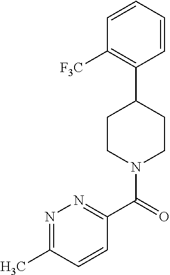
C1(C(=O)N2CCC(C3=C([F3C])C=CC=C3)CC2)=NN=C(C)C=C1
